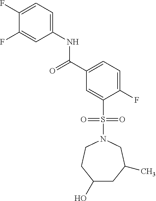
C1(F)=CC=C(NC(=O)C2=CC=C(F)C(S(=O)(=O)N3CCC(O)CC(C)C3)=C2)C=C1F
